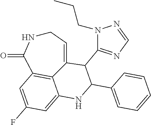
C1NC(=O)C2=C3C(=CC(F)=C2)NC(C2=CC=CC=C2)C(C2=NC=NN2CCC)C3=C1
